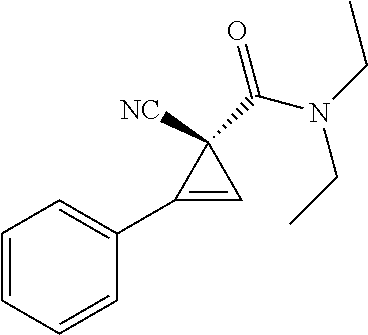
C1=CC=CC(C2=CC2([NC])C(N(CC)CC)=O)=C1
